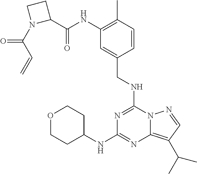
C1(C(NC2=C(C)C=CC(CNC3=NC(NC4CCOCC4)=NC4=C(C(C)C)C=NN34)=C2)=O)CCN1C(C=C)=O
